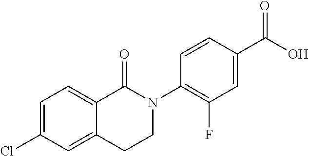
C1=C(Cl)C=C2C(=C1)C(=O)N(C1=C(F)C=C(C(O)=O)C=C1)CC2
